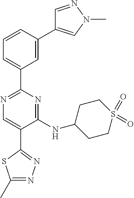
N1=C(C2=CC=CC(C3=CN(C)N=C3)=C2)N=C(NC2CCS(=O)(=O)CC2)C(C2=NN=C(C)S2)=C1
